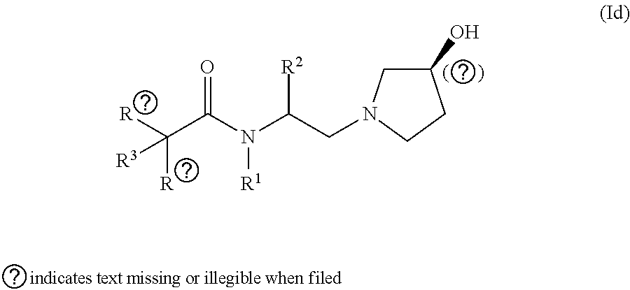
C1(O)CN(CC(N(C(C([R])([R])[R3])=O)[R1])[R2])CC1
